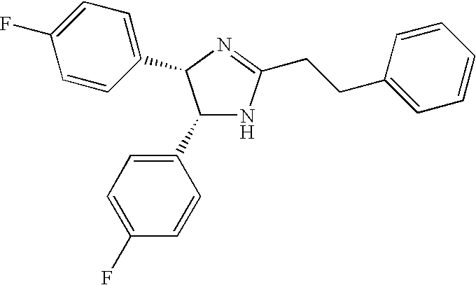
C1(C2=CC=C(F)C=C2)NC(CCC2=CC=CC=C2)=NC1C1=CC=C(F)C=C1
